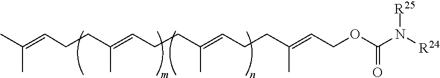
CC(=CCCC(=CCCC(=CCCC(=CCOC(N([R24])[R25])=O)C)C)C)C
